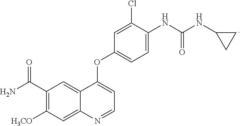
C1(C(N)=O)=C([H3CO])C=C2C(=C1)C(OC1=CC=C(NC(NC3CC3)=O)C(Cl)=C1)=CC=N2
